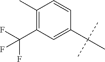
CC(C)(C)C1=CC(C(F)(F)F)=C(C)C=C1
